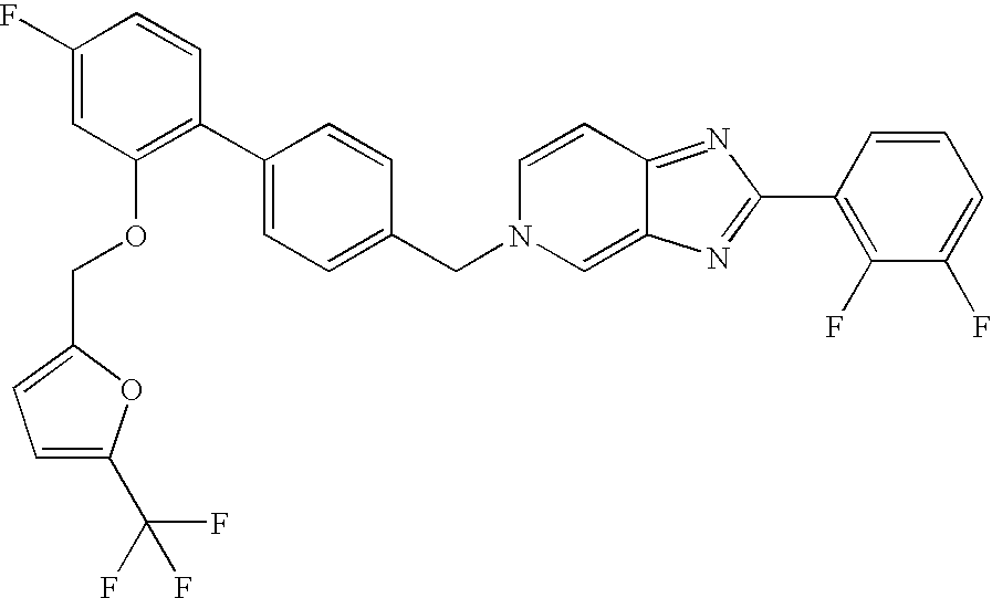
C1(F)=CC(OCC2=CC=C(C(F)(F)F)O2)=C(C2=CC=C(CN3C=C4C(=NC(C5=C(F)C(F)=CC=C5)=N4)C=C3)C=C2)C=C1
